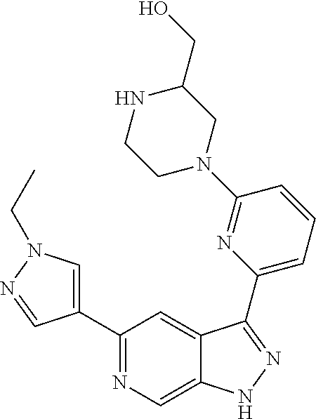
C1(C2=CN(CC)N=C2)=NC=C2C(=C1)C(C1=CC=CC(N3CC(CO)NCC3)=N1)=NN2
